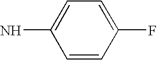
C1=CC(F)=CC=C1N
